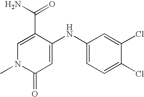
C1=C(C(N)=O)C(NC2=CC=C(Cl)C(Cl)=C2)=CC(=O)N1C
